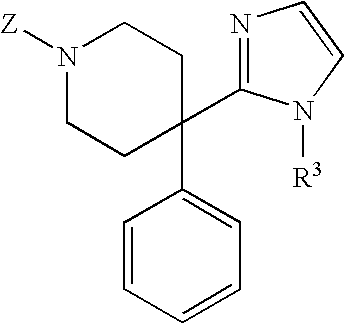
N1([Z])CCC(C2=CC=CC=C2)(C2=NC=CN2[R3])CC1
